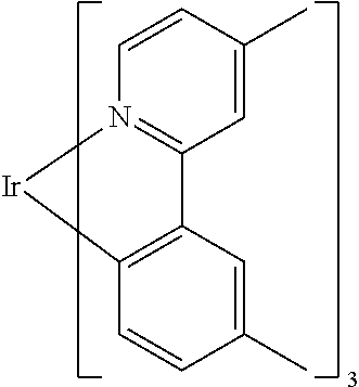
C12=C(C=C(C)C=C1)C1=N(C=CC(C)=C1)[Ir]2
